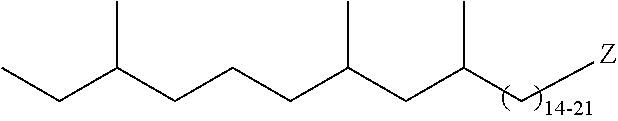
C(C(C[Z])C)C(CCCC(CC)C)C
